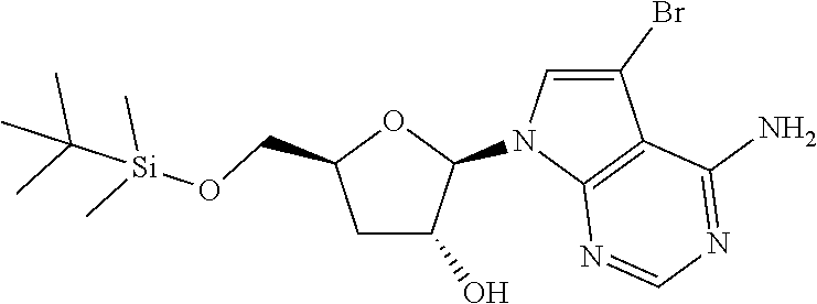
C1C(O)C(N2C3=C(C(Br)=C2)C(N)=NC=N3)OC1CO[Si](C)(C)C(C)(C)C
